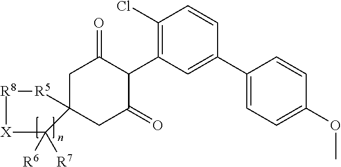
C1C2(CC(=O)C(C3=C(Cl)C=CC(C4=CC=C(OC)C=C4)=C3)C1=O)[R5][R8][X]C2([R6])[R7]
